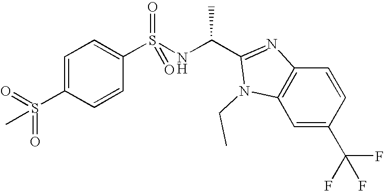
C1=C(S(=O)(=O)C)C=CC(S(NC(C2=NC3=C(C=C(C(F)(F)F)C=C3)N2CC)C)(=O)=O)=C1
